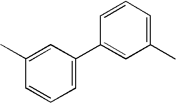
C1=C(C)C=CC=C1C1=CC(C)=CC=C1
